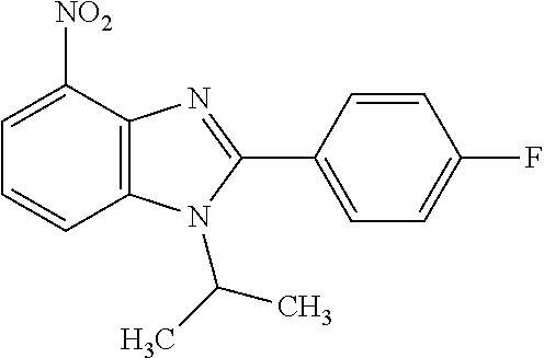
C1=CC2=C(C([NO2])=C1)N=C(C1=CC=C(F)C=C1)N2C(C)C
